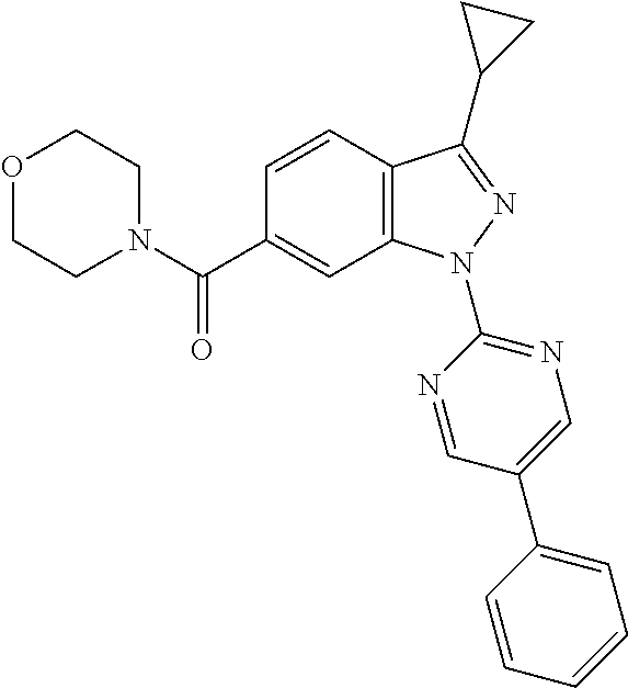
C12=C(N(C3=NC=C(C4=CC=CC=C4)C=N3)N=C1C1CC1)C=C(C(N1CCOCC1)=O)C=C2
